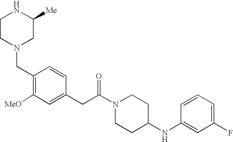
C1CN(CC2=C([MeO])C=C(CC(N3CCC(NC4=CC(F)=CC=C4)CC3)=O)C=C2)CC([Me])N1
